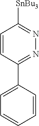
C1=CC(C2=CC=CC=C2)=NN=C1[SnBu3]
